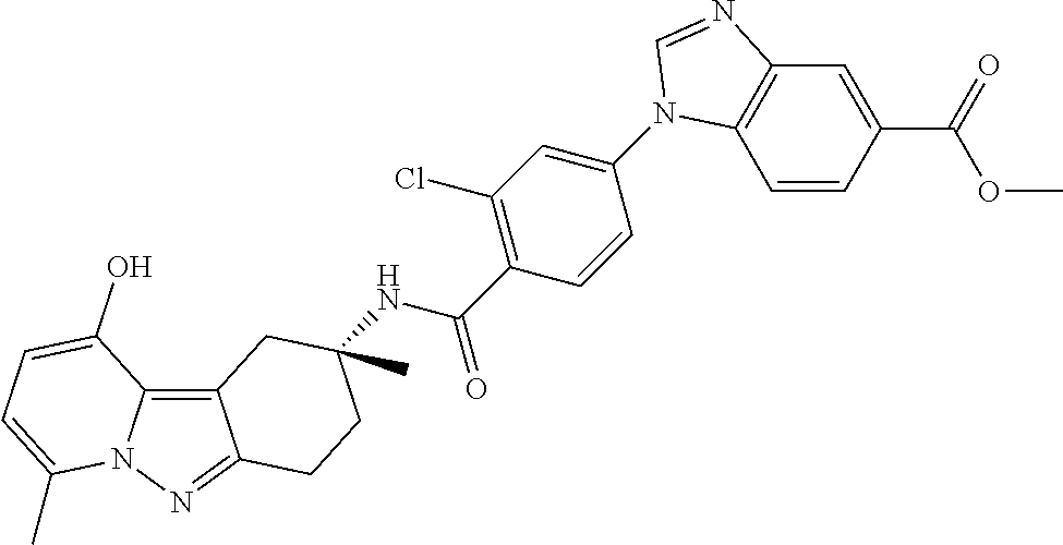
C12=C3N(N=C1CCC(C)(NC(C1=C(Cl)C=C(N4C5=C(C=C(C(=O)OC)C=C5)N=C4)C=C1)=O)C2)C(C)=CC=C3O
